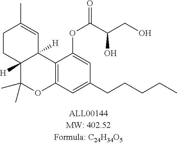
C1CC2([H])C([H])(C=C1C)C1=C(OC2(C)C)C=C(CCCCC)C=C1OC(=O)C(CO)O
